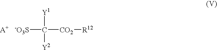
C([-O3S])([CO2][R12])([Y1])[Y2]
